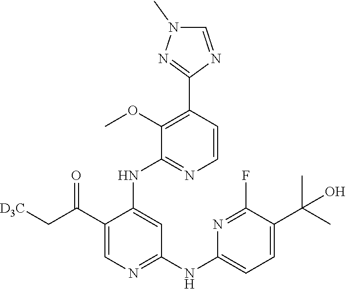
C1=CC(C2=NN(C)C=N2)=C(OC)C(NC2=CC(NC3=CC=C(C(C)(C)O)C(F)=N3)=NC=C2C(C[D3C])=O)=N1
